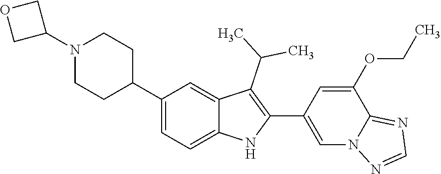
C1(C2CCN(C3COC3)CC2)=CC=C2C(=C1)C(C(C)C)=C(C1=CN3C(=NC=N3)C(OCC)=C1)N2
